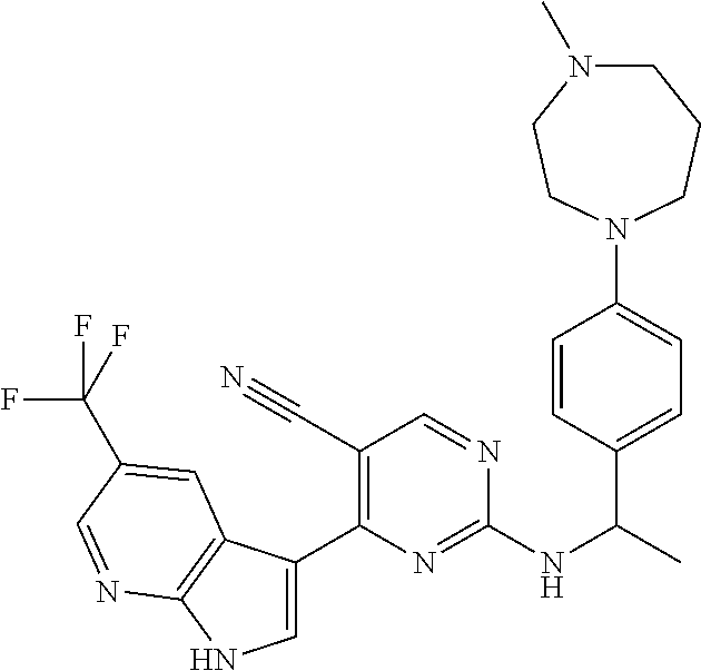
C1=C(C2=C(C#N)C=NC(NC(C)C3=CC=C(N4CCCN(C)CC4)C=C3)=N2)C2=C(N1)N=CC(C(F)(F)F)=C2
